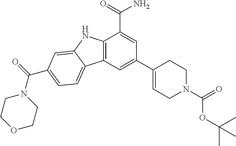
C12=C(C=C(C3=CCN(C(OC(C)(C)C)=O)CC3)C=C1C(N)=O)C1=CC=C(C(N3CCOCC3)=O)C=C1N2
